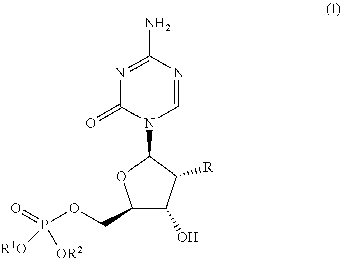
N1=C(N)N=CN(C2OC(COP(=O)([R1O])[OR2])C(O)C2[R])C1=O
